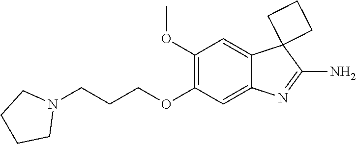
C1CCCN1CCCOC1=C(OC)C=C2C3(CCC3)C(N)=NC2=C1
